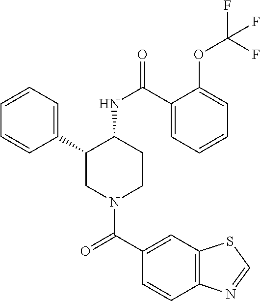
C1=CC=C(C2CN(C(C3=CC4=C(C=C3)N=CS4)=O)CCC2NC(=O)C2=CC=CC=C2OC(F)(F)F)C=C1
